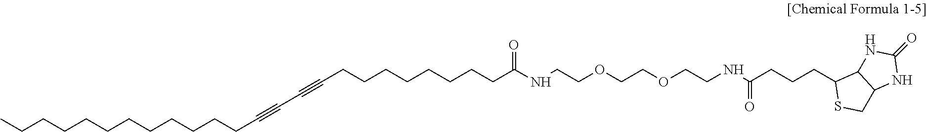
CCCCCCCCCCCCC#CC#CCCCCCCCCC(NCCOCCOCCNC(CCCC1SCC2C1NC(=O)N2)=O)=O
